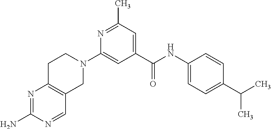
N1=C(C)C=C(C(NC2=CC=C(C(C)C)C=C2)=O)C=C1N1CCC2=C(C1)C=NC(N)=N2
